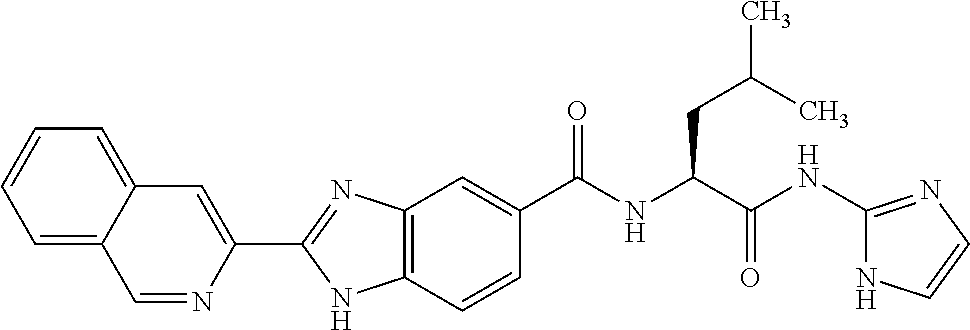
C1=NC(C2=NC3=C(N2)C=CC(C(NC(C(NC2=NC=CN2)=O)CC(C)C)=O)=C3)=CC2=CC=CC=C12
